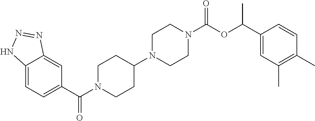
C12=CC=C(C(=O)N3CCC(N4CCN(C(=O)OC(C5=CC(C)=C(C)C=C5)C)CC4)CC3)C=C1N=NN2
